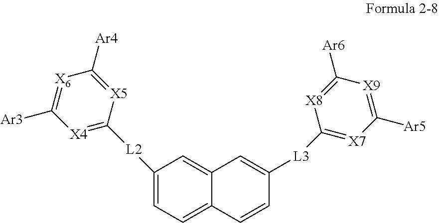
C1=C([L2]C2=[X4]C([Ar3])=[X6]C([Ar4])=[X5]2)C=C2C(=C1)C=CC([L3]C1=[X7]C([Ar5])=[X9]C([Ar6])=[X8]1)=C2
